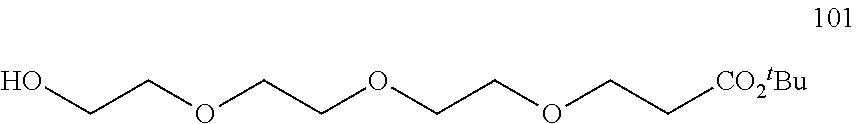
OCCOCCOCCOCC[CO2tBu]
